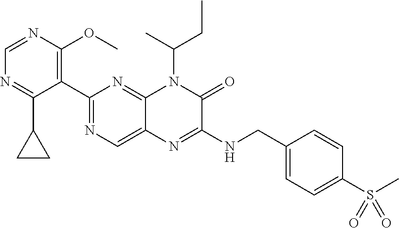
C1=NC(OC)=C(C2=NC=C3C(=N2)N(C(C)CC)C(=O)C(NCC2=CC=C(S(=O)(=O)C)C=C2)=N3)C(C2CC2)=N1
